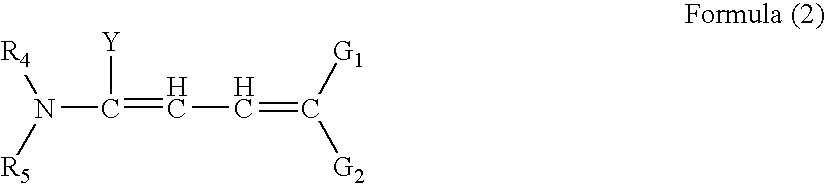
[R4]N([R5])C(=CC=C([G2])[G1])[Y]
